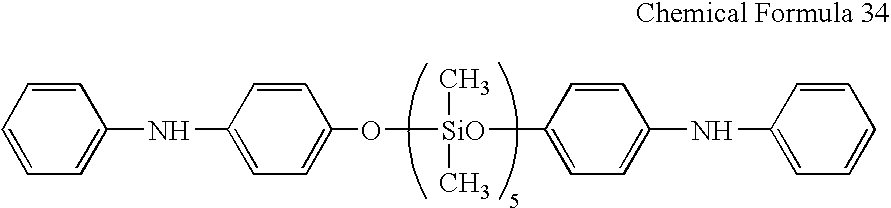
C1=CC(NC2=CC=C(O[SiO](C3=CC=C(NC4=CC=CC=C4)C=C3)(C)C)C=C2)=CC=C1
